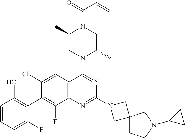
C1=CC=C(F)C(C2=C(F)C3=C(C=C2Cl)C(N2C(C)CN(C(=O)C=C)C(C)C2)=NC(N2CC4(C2)CCN(C2CC2)C4)=N3)=C1O
